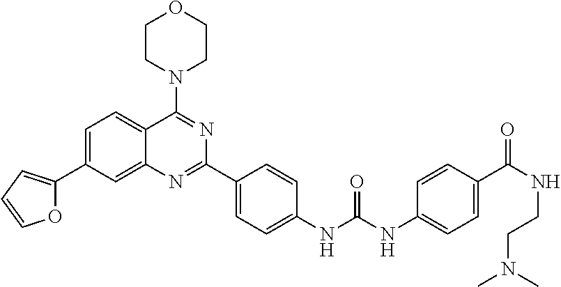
C1=C(C2=CC=CO2)C=C2C(=C1)C(N1CCOCC1)=NC(C1=CC=C(NC(NC3=CC=C(C(NCCN(C)C)=O)C=C3)=O)C=C1)=N2
